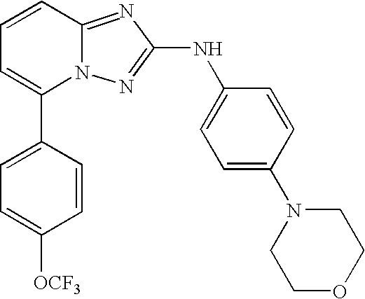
C1(C2=CC=CC3=NC(NC4=CC=C(N5CCOCC5)C=C4)=NN23)=CC=C([OCF3])C=C1
